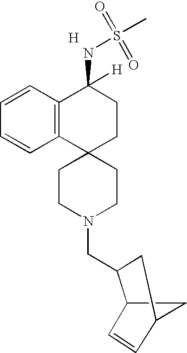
C12CC(C=C1)CC2CN1CCC2(CC1)CCC(NS(=O)(=O)C)([H])C1=C2C=CC=C1.[H]
